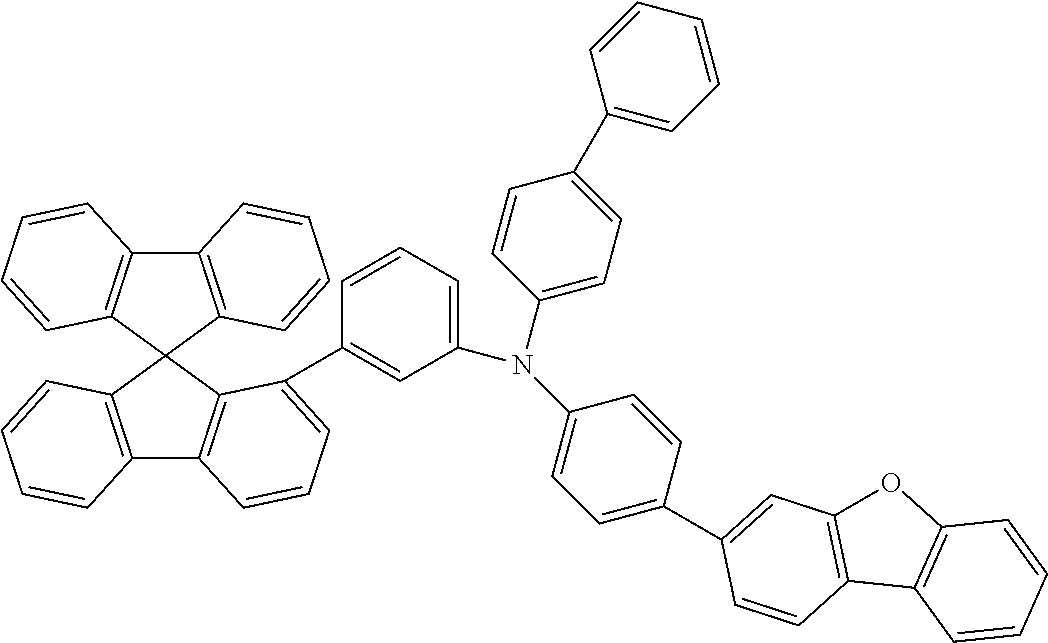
C12=C(C3(C4=C1C=CC=C4)C1=C(C4=C3C(C3=CC(N(C5=CC=C(C6=CC=CC=C6)C=C5)C5=CC=C(C6=CC7=C(C=C6)C6=C(O7)C=CC=C6)C=C5)=CC=C3)=CC=C4)C=CC=C1)C=CC=C2
